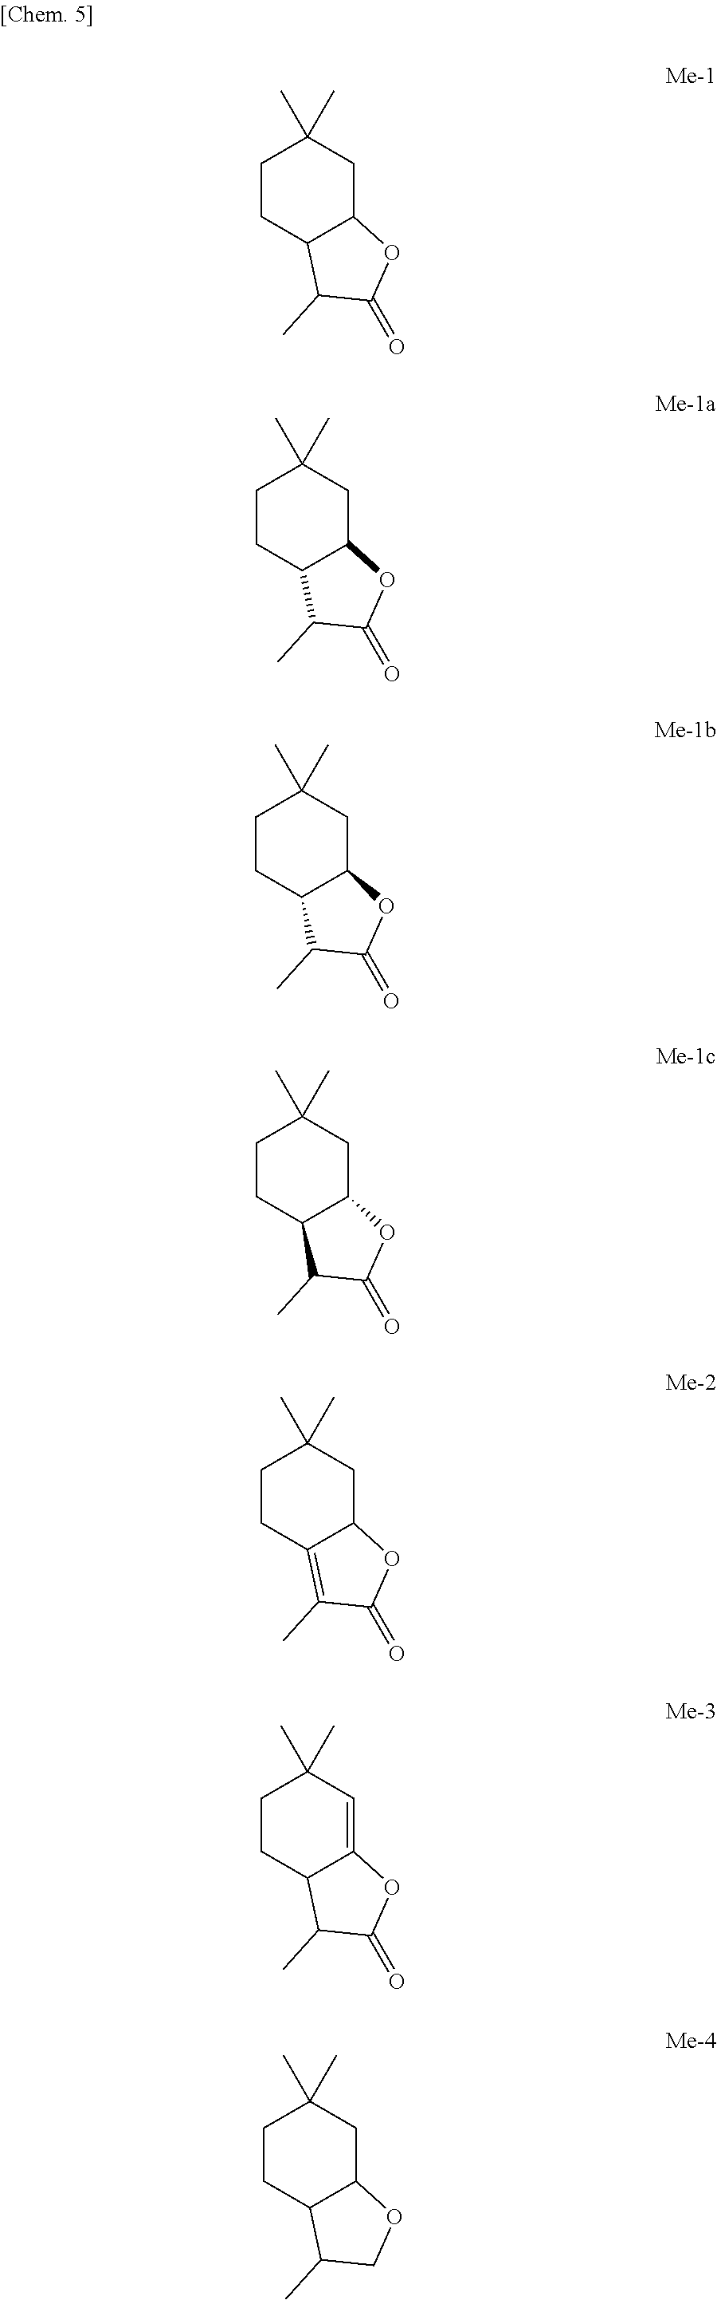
C1CC2C(CC1(C)C)OC(=O)C2C.C1CC2C(CC1(C)C)OC(=O)C2C.C1CC2C(CC1(C)C)OC(=O)C2C.C1CC2C(CC1(C)C)OC(=O)C2C.C1CC2=C(C)C(=O)OC2CC1(C)C.C1CC2C(=CC1(C)C)OC(=O)C2C.C1CC2C(CC1(C)C)OCC2C
